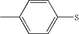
C1=C(S)C=CC(C)=C1
